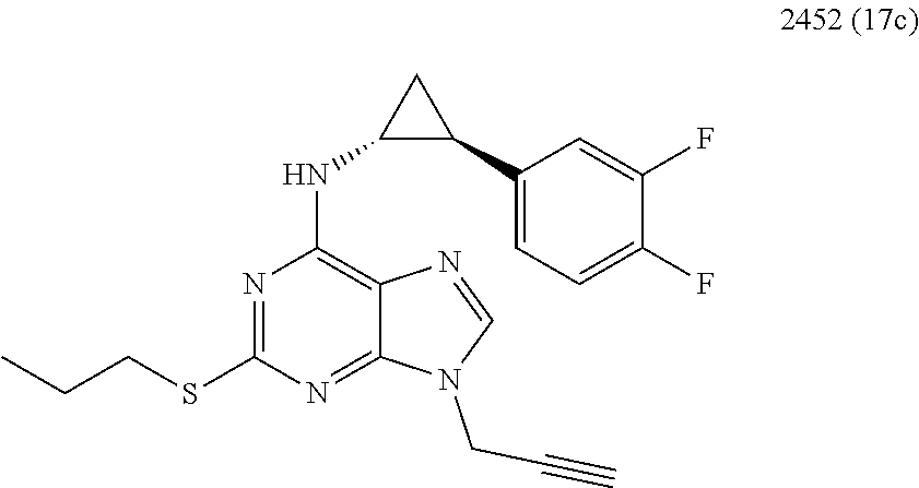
C1=NC2=C(NC3C(C4=CC=C(F)C(F)=C4)C3)N=C(SCCC)N=C2N1CC#C
